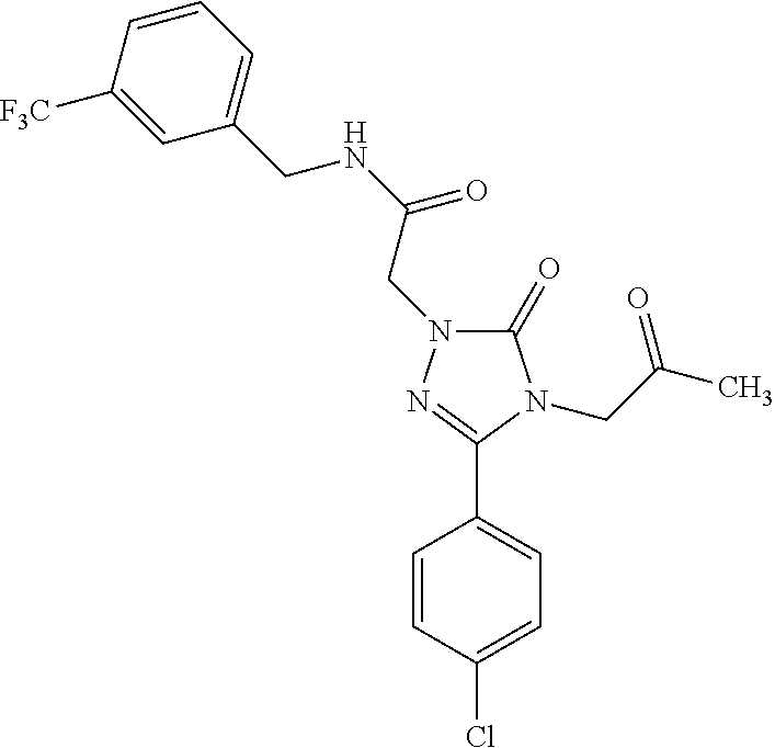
C1(=O)N(CC(NCC2=CC=CC([F3C])=C2)=O)N=C(C2=CC=C(Cl)C=C2)N1CC(C)=O
